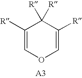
C1([R])=COC=C([R])C1([R])[R]
